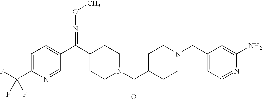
C1=C(C(F)(F)F)N=CC(C(C2CCN(C(C3CCN(CC4=CC=NC(N)=C4)CC3)=O)CC2)=NOC)=C1
